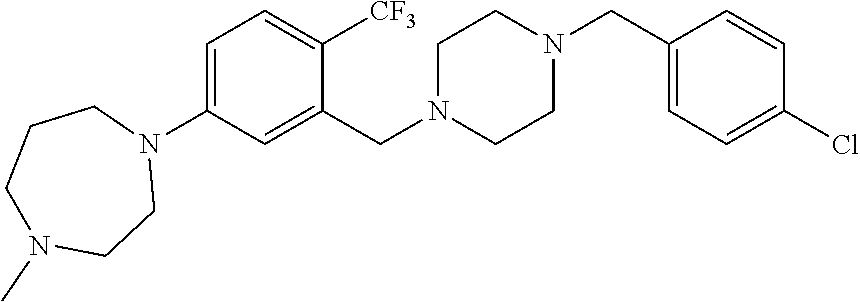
C1=C(N2CCCN(C)CC2)C=C(CN2CCN(CC3=CC=C(Cl)C=C3)CC2)C([CF3])=C1
